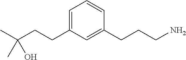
C1(CCCN)=CC(CCC(C)(O)C)=CC=C1
